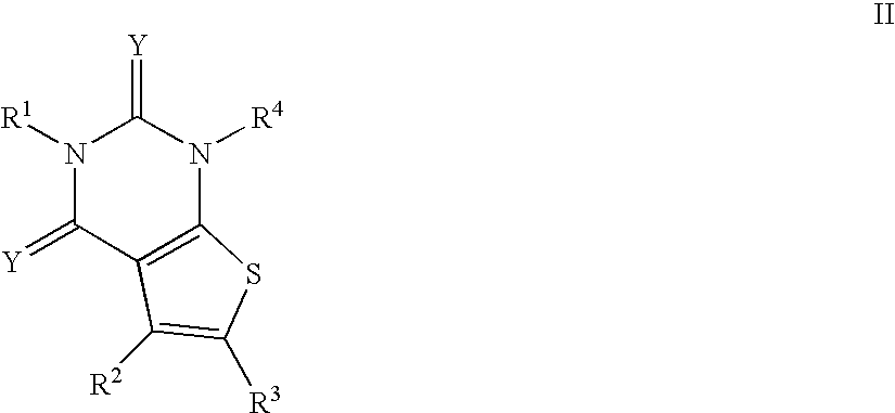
N1([R1])C(=[Y])C2=C(N([R4])C1=[Y])SC([R3])=C2[R2]
